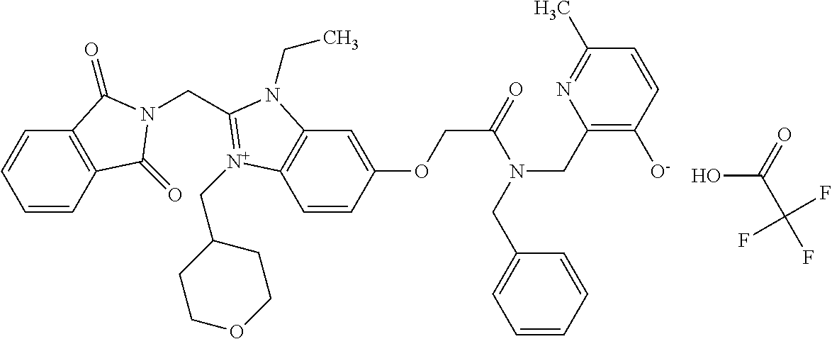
C1=CC2=C(C=C1)C(=O)N(CC1=[N+](CC3CCOCC3)C3=C(C=C(OCC(=O)N(CC4=CC=CC=C4)CC4=C([O-])C=CC(C)=N4)C=C3)N1CC)C2=O.OC(C(F)(F)F)=O
